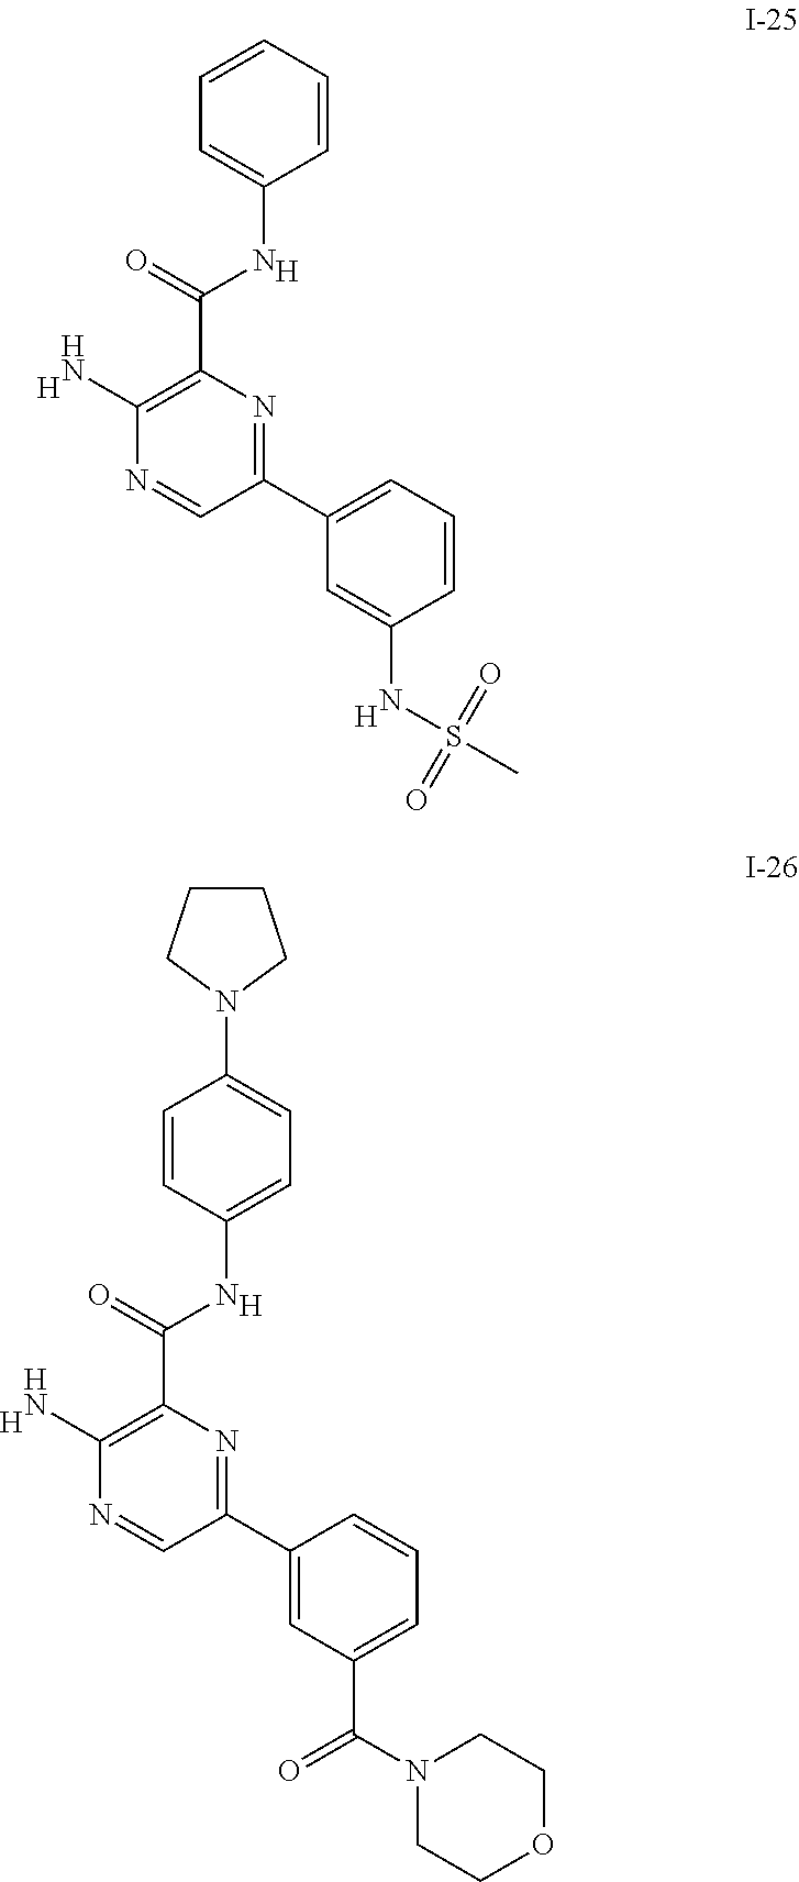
[H].[H].C1=CC=CC(NC(C2=C(N)N=CC(C3=CC=CC(NS(C)(=O)=O)=C3)=N2)=O)=C1.[H].[H].[H].C1=CC(NC(C2=C(N)N=CC(C3=CC(C(N4CCOCC4)=O)=CC=C3)=N2)=O)=CC=C1N1CCCC1
